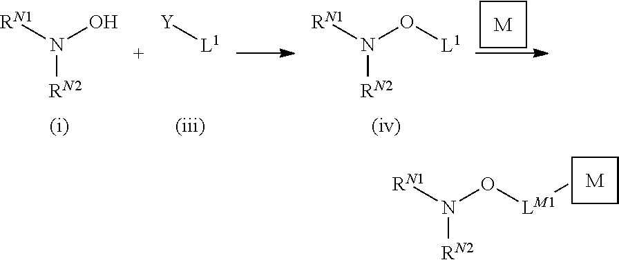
N([RN2])([RN1])O.[L1][Y].N([RN2])([RN1])O[L1].C1CCC1.[M].C1CCC1.[M].N([RN2])([RN1])O[LM1]C
